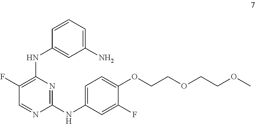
C1(N)=CC=CC(NC2=C(F)C=NC(NC3=CC=C(OCCOCCOC)C(F)=C3)=N2)=C1
